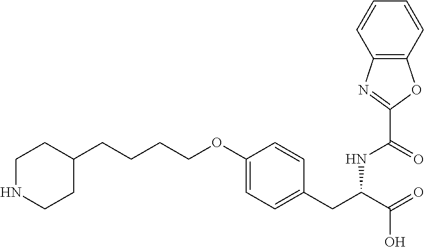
C12=C(C=CC=C1)OC(C(=O)NC(C(O)=O)CC1=CC=C(OCCCCC3CCNCC3)C=C1)=N2
